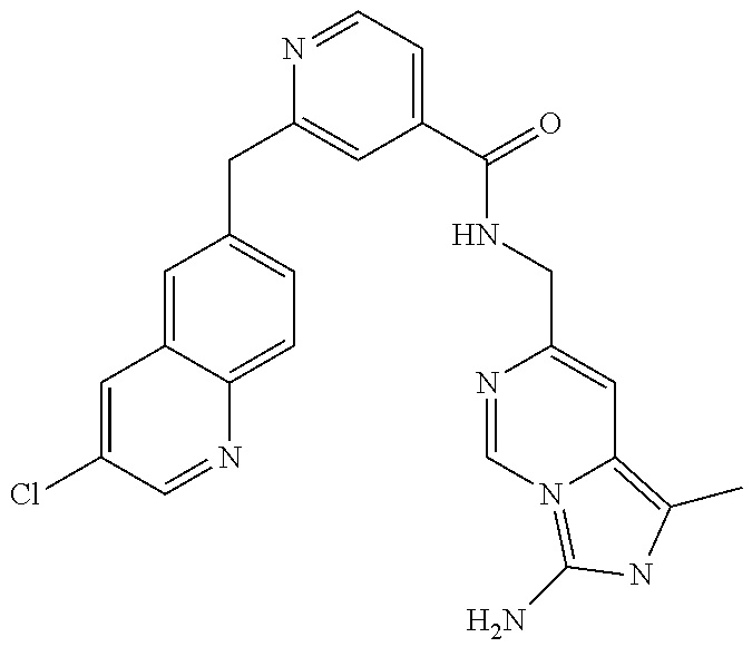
C1=C(Cl)C=NC2=CC=C(CC3=CC(C(NCC4=CC5=C(C)NC(N)=N5C=N4)=O)=CC=N3)C=C12
